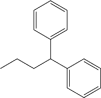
CCCC(C1=CC=CC=C1)C1=CC=CC=C1
